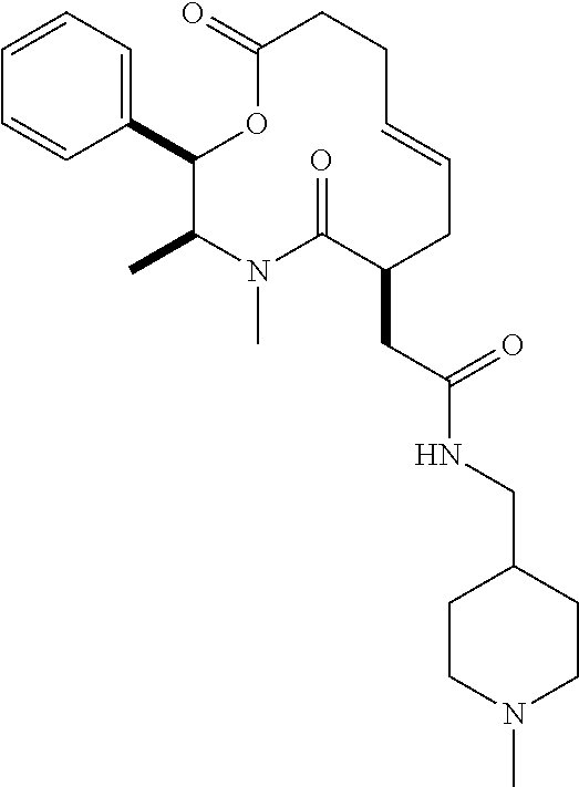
C1(C2=CC=CC=C2)C(C)N(C)C(=O)C(CC(NCC2CCN(C)CC2)=O)CC=CCCC(=O)O1
